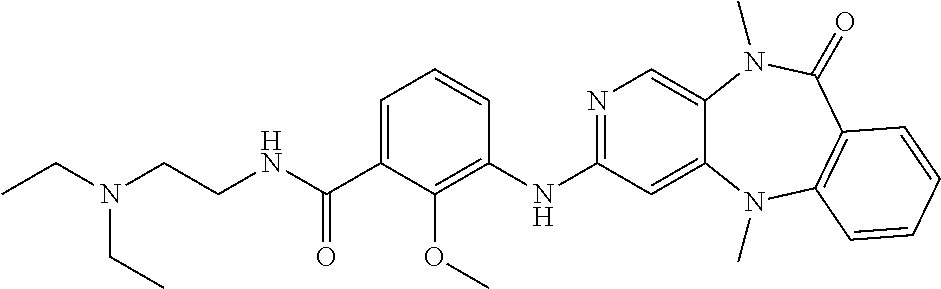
C1=C(C(NCCN(CC)CC)=O)C(OC)=C(NC2=NC=C3C(=C2)N(C)C2=C(C(=O)N3C)C=CC=C2)C=C1
